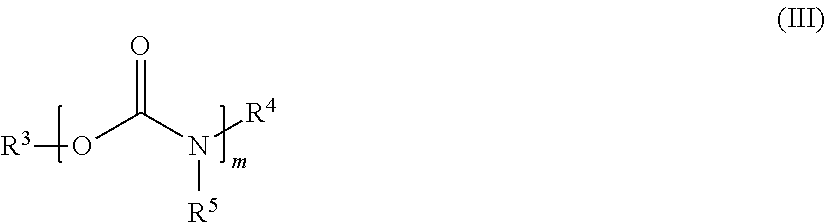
[R3]OC(N([R4])[R5])=O
